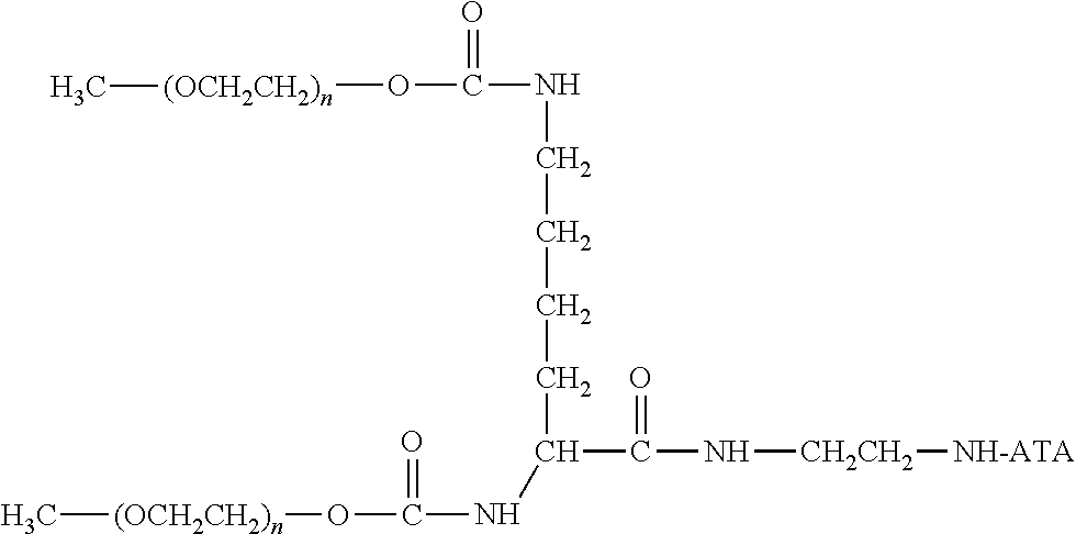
[(OCH2CH2)n](C)OC(NC(C(=O)N[CH2CH2][NH-ATA])CCCCNC(O[(OCH2CH2)n]C)=O)=O
